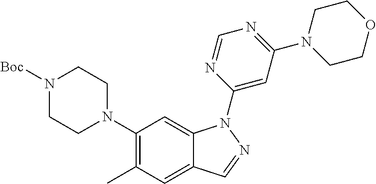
C1(N2CCN([Boc])CC2)=C(C)C=C2C(=C1)N(C1=CC(N3CCOCC3)=NC=N1)N=C2
